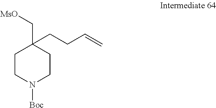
C1CN([Boc])CCC1(C[MsO])CCC=C
